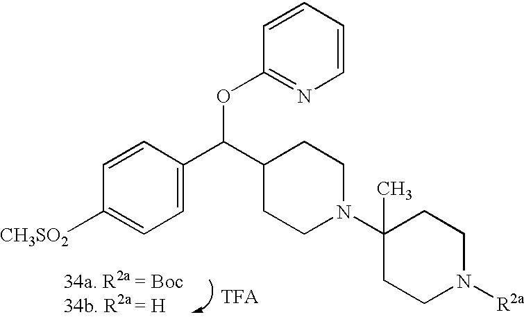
C1=CC([CH3SO2])=CC=C1C(C1CCN(C2(C)CCN([R2a])CC2)CC1)OC1=NC=CC=C1.[TFA]
